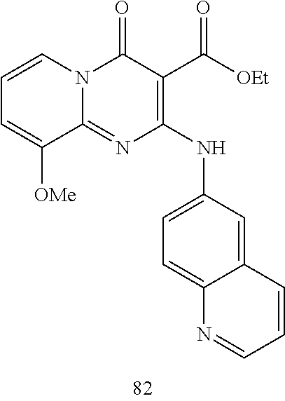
C1=CC=C([OMe])C2=NC(NC3=CC=C4C(=C3)C=CC=N4)=C(C([OEt])=O)C(=O)N12
